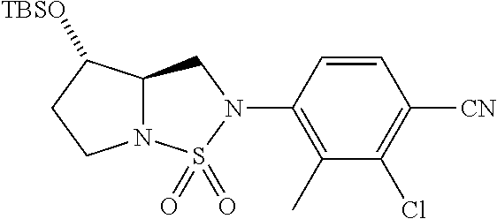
N12C(C([TBSO])CC1)CN(C1=C(C)C(Cl)=C([CN])C=C1)S2(=O)=O
